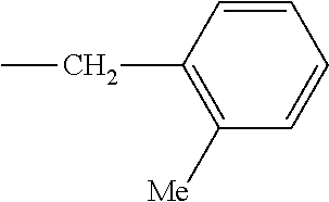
C1=CC(CC)=C([Me])C=C1
